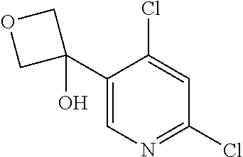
C1(C2(O)COC2)=CN=C(Cl)C=C1Cl
